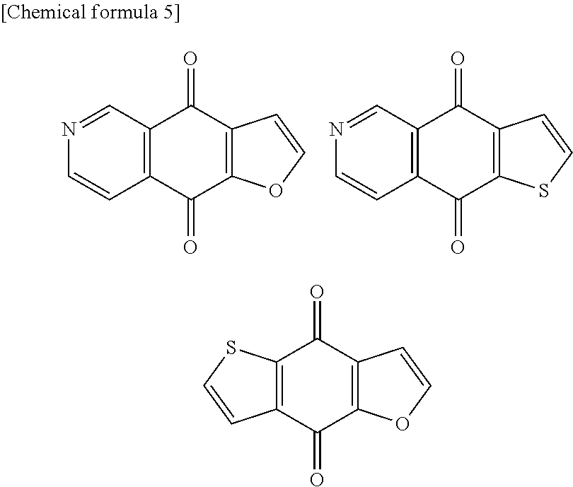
N1=CC2=C(C=C1)C(=O)C1=C(C2=O)C=CO1.N1=CC2=C(C=C1)C(=O)C1=C(C2=O)C=CS1.C12=C(C(=O)C3=C(C1=O)OC=C3)SC=C2
